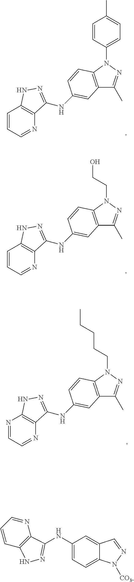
C1=CC=NC2=C1NN=C2NC1=CC2=C(N(C3=CC=C(C)C=C3)N=C2C)C=C1.C1=CC=NC2=C1NN=C2NC1=CC2=C(N(CCO)N=C2C)C=C1.N1=CC=NC2=C1NN=C2NC1=CC2=C(N(CCCCC)N=C2C)C=C1.N(C1=CC=C2C(=C1)C=NN2[CO3])C1=NNC2=C1N=CC=C2
